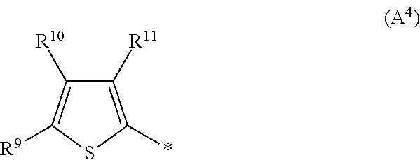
C1([R11])=C(*)SC([R9])=C1[R10]
